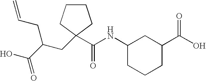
C(NC1CC(C(O)=O)CCC1)(=O)C1(CC(C(O)=O)CC=C)CCCC1
